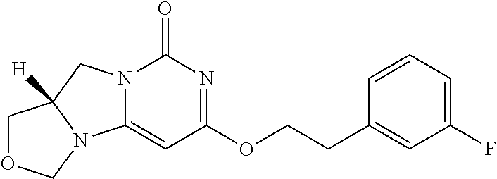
C1(=O)N2C(=CC(OCCC3=CC(F)=CC=C3)=N1)N1C([H])(C2)COC1
